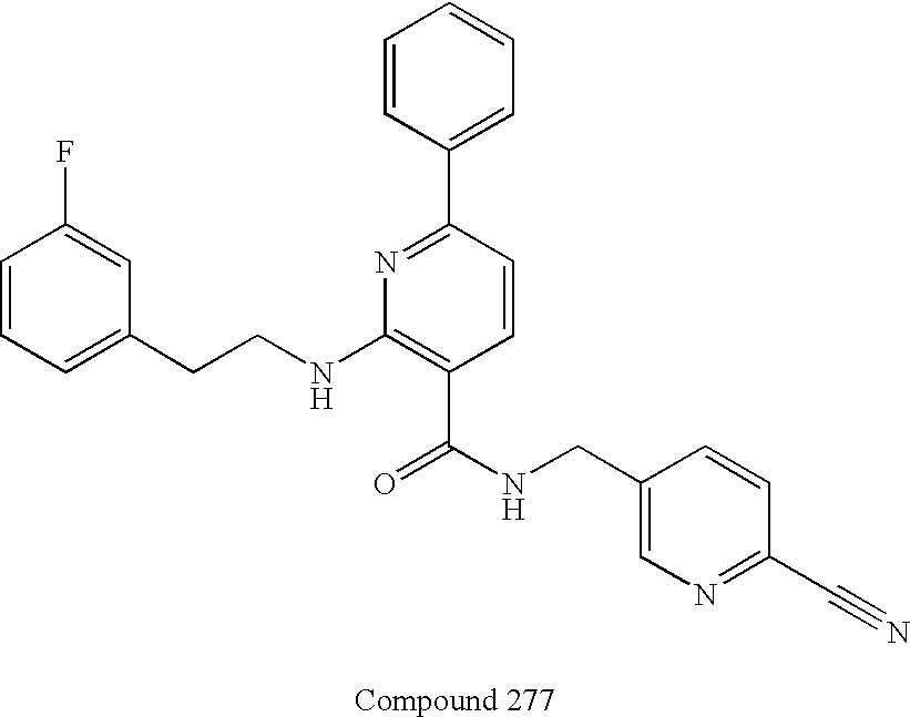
C1=C(CCNC2=C(C(NCC3=CN=C(C#N)C=C3)=O)C=CC(C3=CC=CC=C3)=N2)C=C(F)C=C1
